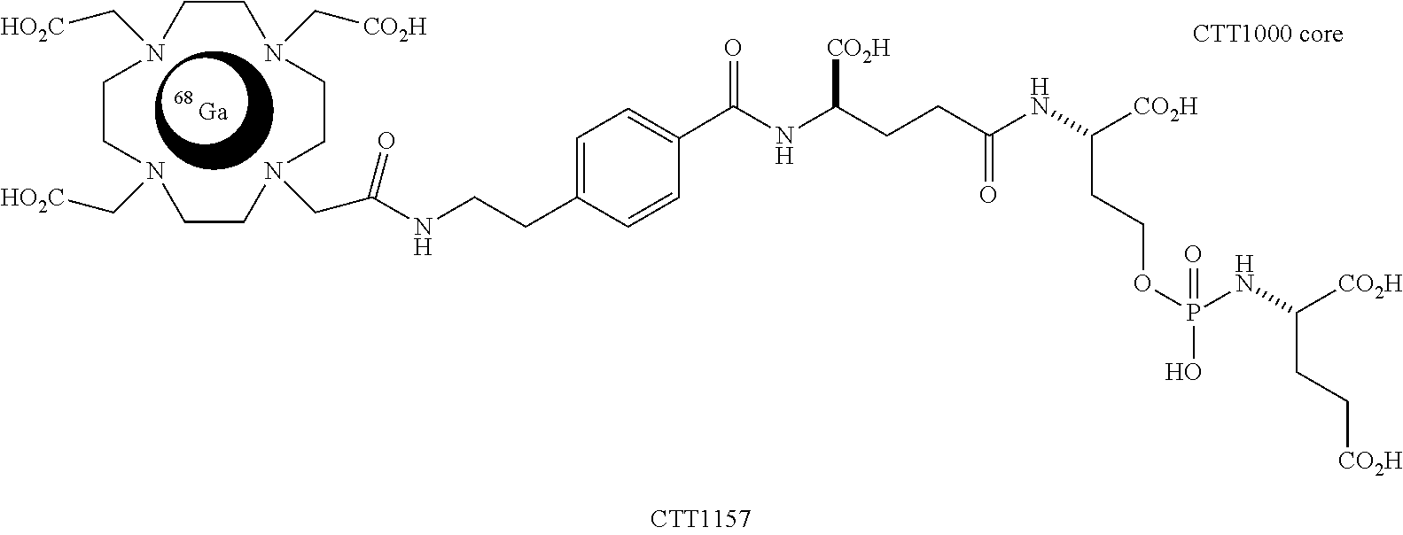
N1(C[HO2C])CCN(C[HO2C])CCN(CC(=O)NCCC2=CC=C(C(=O)NC(CCC(NC(CCOP(NC(CC[CO2H])[CO2H])(=O)O)[CO2H])=O)[CO2H])C=C2)CCN(C[CO2H])CC1.[Ga]
